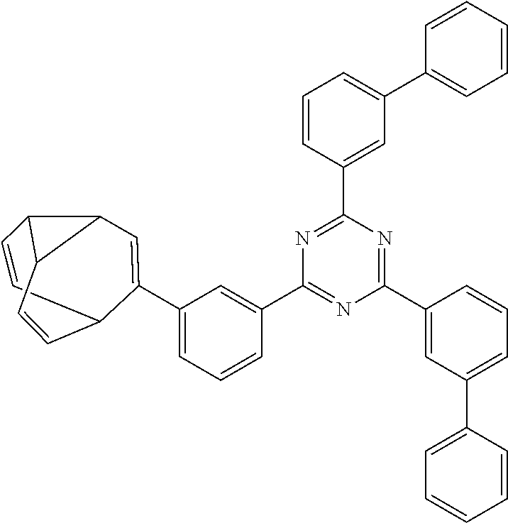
C1(C2=CC=CC(C3=NC(C4=CC(C5=CC=CC=C5)=CC=C4)=NC(C4=CC(C5=CC=CC=C5)=CC=C4)=N3)=C2)=CC2C3C=CC1C=CC32
